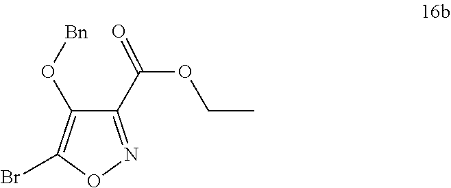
C1(C(OCC)=O)=NOC(Br)=C1O[Bn]
